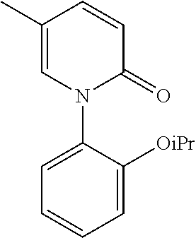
C1=C(C)C=CC(=O)N1C1=CC=CC=C1[OiPr]
